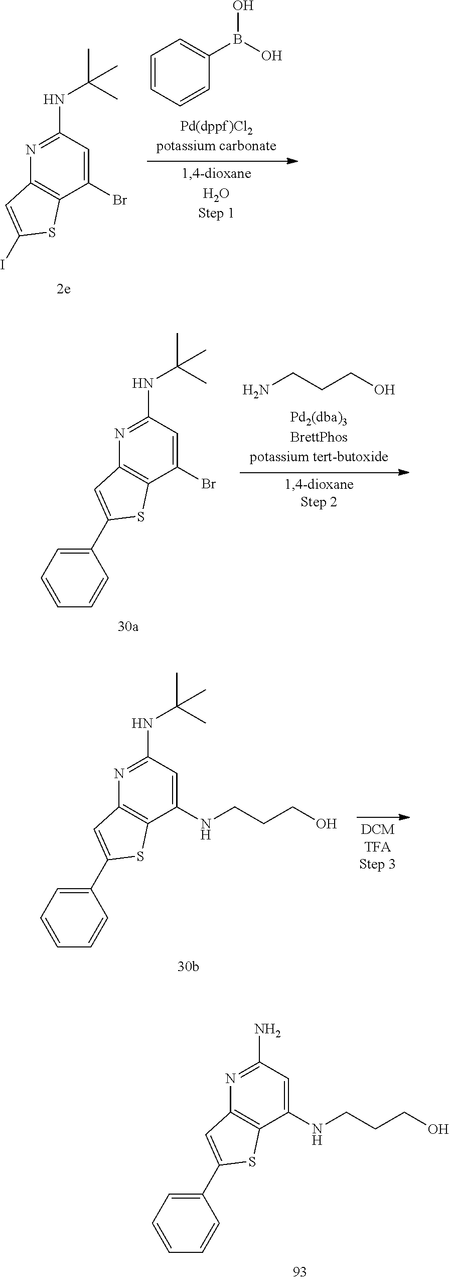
C1(Br)=CC(NC(C)(C)C)=NC2=C1SC(I)=C2.C1=CC=CC(B(O)O)=C1.C1(C2=CC3=C(S2)C(NCCCO)=CC(N)=N3)=CC=CC=C1.C1(C2=CC3=C(S2)C(Br)=CC(NC(C)(C)C)=N3)=CC=CC=C1.NCCCO.C1(C2=CC3=C(S2)C(NCCCO)=CC(NC(C)(C)C)=N3)=CC=CC=C1
